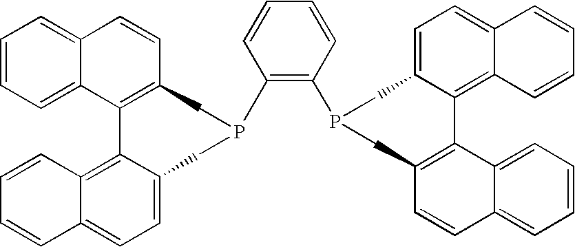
C1=CC=C2C(=C1)C=CC1=C2C2=C3C(=CC=C2CPC1)C=CC=C3.C1(C)=C(P2CC3=CC=C4C(=C3C3=C(C=CC5=CC=CC=C53)C2)C=CC=C4)C=CC=C1
